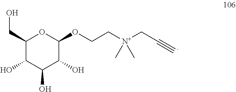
C1(CO)C(O)C(O)C(O)C(OCC[N+](CC#C)(C)C)O1
